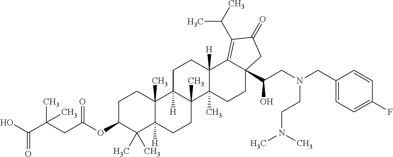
C1C(OC(CC(C(O)=O)(C)C)=O)C(C)(C)C2([H])C(C)(C1)C1([H])C(C)(CC2)C2(C)C([H])(CC1)C1=C(C(C)C)C(=O)CC1(C(CN(CC1=CC=C(F)C=C1)CCN(C)C)O)CC2
